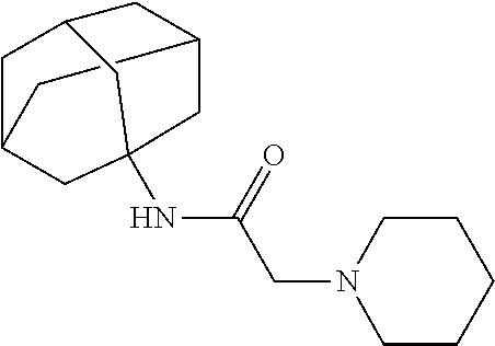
C12CC3CC(C1)CC(NC(CN1CCCCC1)=O)(C2)C3
